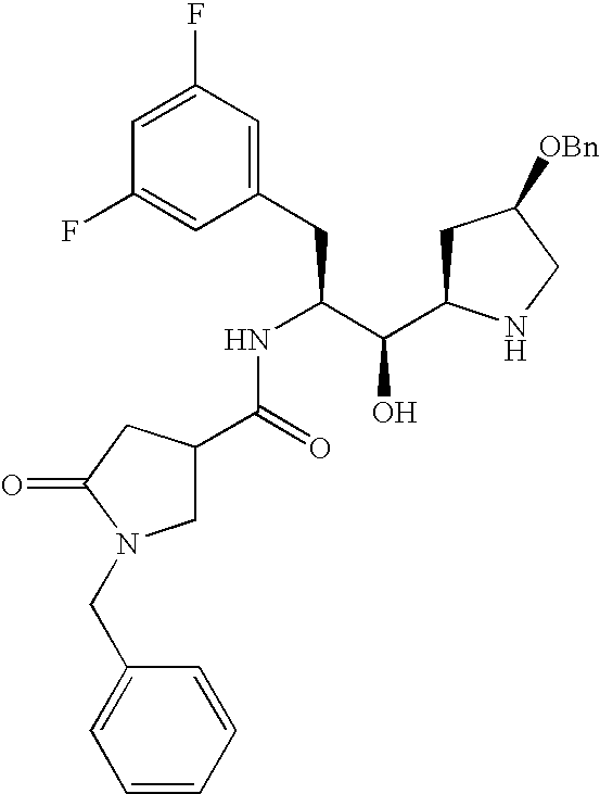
C1(F)=CC(F)=CC(CC(C(C2CC([OBn])CN2)O)NC(C2CN(CC3=CC=CC=C3)C(=O)C2)=O)=C1
